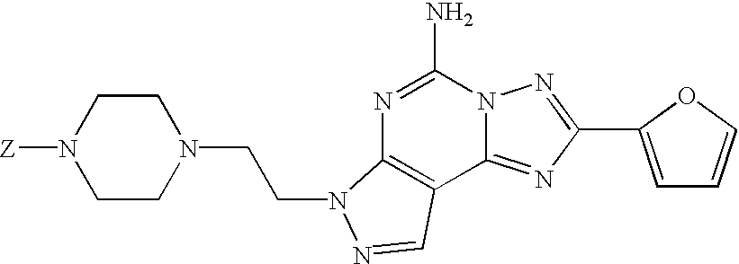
[Z]N1CCN(CCN2C3=C(C4=NC(C5=CC=CO5)=NN4C(N)=N3)C=N2)CC1
